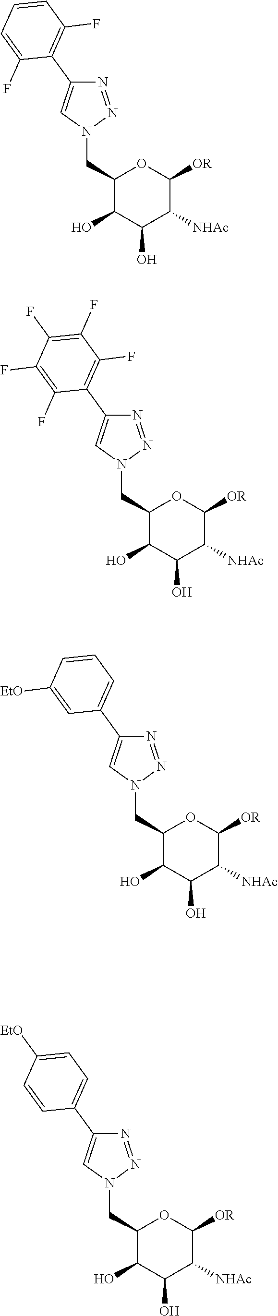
C1(CN2N=NC(C3=C(F)C=CC=C3F)=C2)C(O)C(O)C([NHAc])C([OR])O1.C1(CN2N=NC(C3=C(F)C(F)=C(F)C(F)=C3F)=C2)C(O)C(O)C([NHAc])C([OR])O1.C1(CN2N=NC(C3=CC=CC([EtO])=C3)=C2)C(O)C(O)C([NHAc])C([OR])O1.C1(CN2N=NC(C3=CC=C([EtO])C=C3)=C2)C(O)C(O)C([NHAc])C([OR])O1
